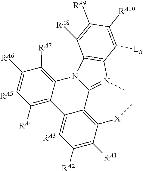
C12=N(C)C3=C(N1C1=C([RA7])C([RA6])=CC([RA4])=C1C1=CC([RA2])=C([RA1])C([X]C)=C21)C([RA8])=C([RA9])C([RA10])=C3[LB].[RA5].[RA3]
